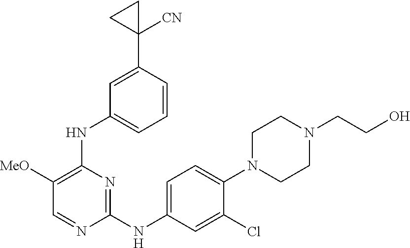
C1(NC2=CC=C(N3CCN(CCO)CC3)C(Cl)=C2)=NC(NC2=CC=CC(C3([CN])CC3)=C2)=C([MeO])C=N1
